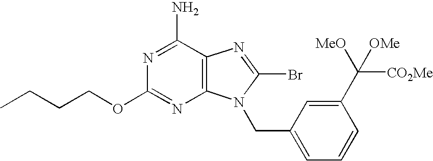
CCCCOC1=NC2=C(C(N)=N1)N=C(Br)N2CC1=CC=CC(C([MeO])([CO2Me])[OMe])=C1
